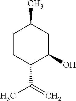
C1CC(C(=C)C)C(O)CC1C
